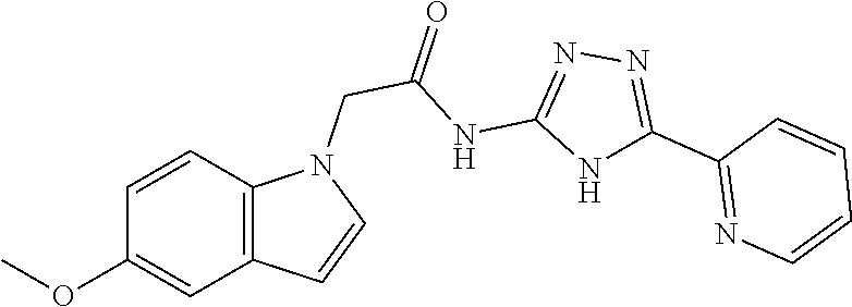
C12=C(C=CC(OC)=C1)N(CC(NC1=NN=C(C3=NC=CC=C3)N1)=O)C=C2
